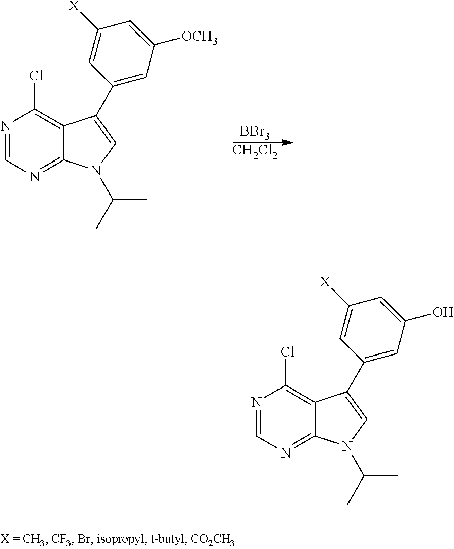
[BBr3].[CH2Cl2].N1=CN=C2C(=C1Cl)C(C1=CC([OCH3])=CC([X])=C1)=CN2C(C)C.N1=CN=C2C(=C1Cl)C(C1=CC(O)=CC([X])=C1)=CN2C(C)C
